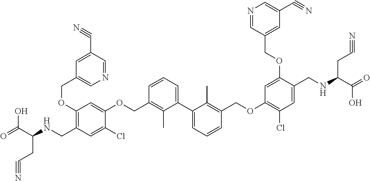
C1(OCC2=CN=CC(C#N)=C2)=C(CNC(C(O)=O)CC#N)C=C(Cl)C(OCC2=C(C)C(C3=CC=CC(COC4=C(Cl)C=C(CNC(C(=O)O)CC#N)C(OCC5=CC(C#N)=CN=C5)=C4)=C3C)=CC=C2)=C1
